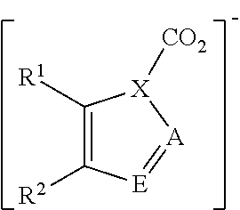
C1([R1])=C([R2])[E]=[A][X]1[CO2]
